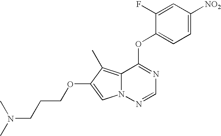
C1=C(F)C(OC2=NC=NN3C2=C(C)C(OCCCN(C)C)=C3)=CC=C1[NO2]
